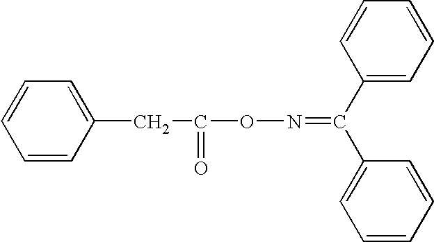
C1=CC(CC(=O)ON=C(C2=CC=CC=C2)C2=CC=CC=C2)=CC=C1
